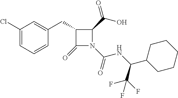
C1(CC2=CC(Cl)=CC=C2)C(=O)N(C(NC(C2CCCCC2)C(F)(F)F)=O)C1C(=O)O
